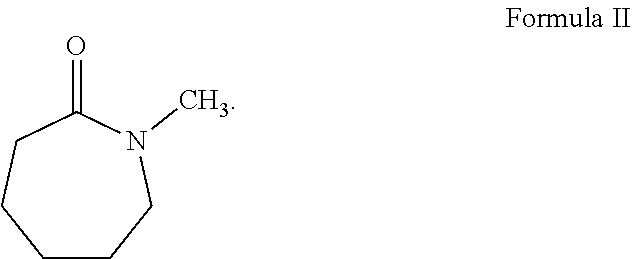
C1CCN(C)C(=O)CC1
